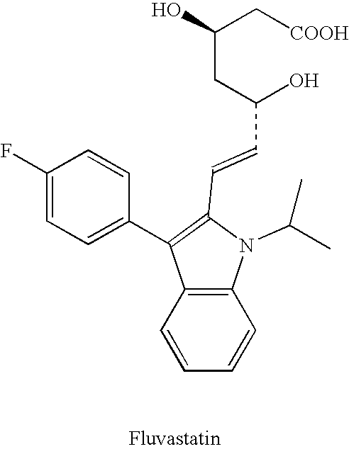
C1=CC2=C(C=C1)N(C(C)C)C(C=CC(O)CC(C[COOH])O)=C2C1=CC=C(F)C=C1
